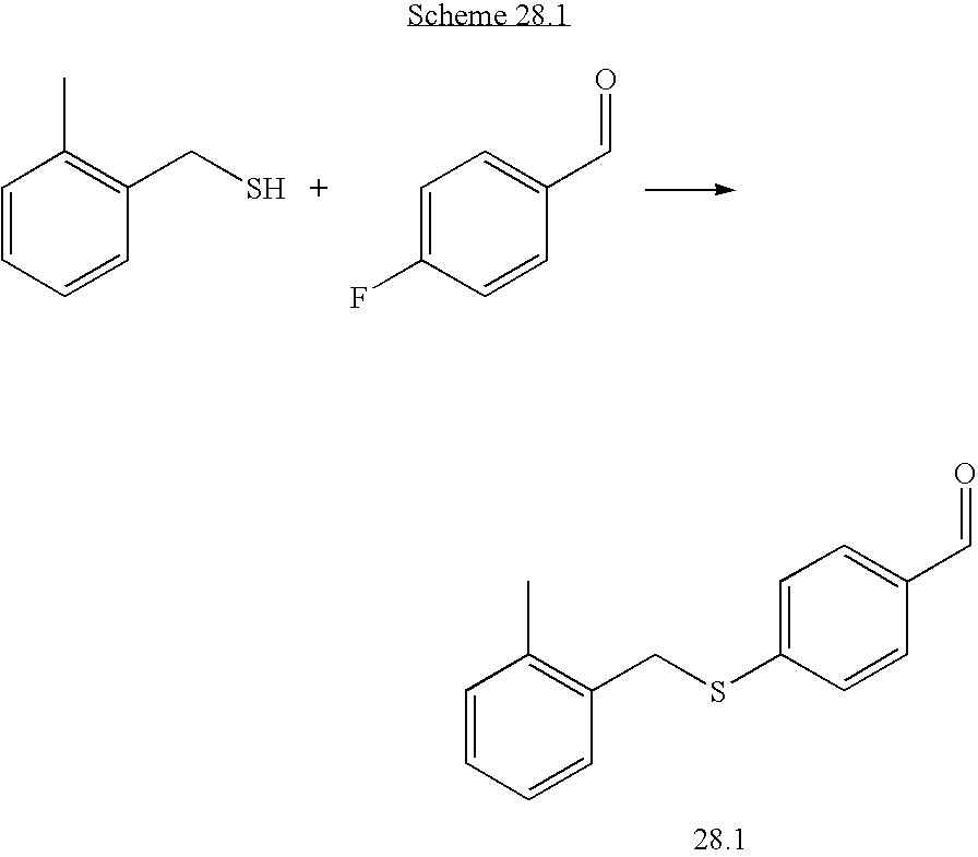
C1=CC=CC(CS)=C1C.C1=C(F)C=CC(C=O)=C1.C1=CC=CC(CSC2=CC=C(C=O)C=C2)=C1C
